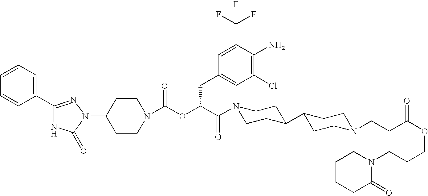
C1(N2C(=O)NC(C3=CC=CC=C3)=N2)CCN(C(OC(C(N2CCC(C3CCN(CCC(OCCCN4CCCCC4=O)=O)CC3)CC2)=O)CC2=CC(Cl)=C(N)C(C(F)(F)F)=C2)=O)CC1
